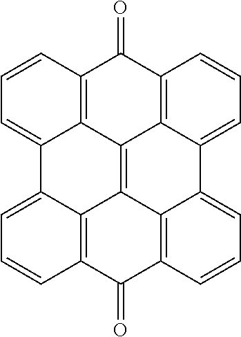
C1=CC2=C3C(=C1)C1=CC=CC4=C1C1=C3C3=C(C2=O)C=CC=C3C2=CC=CC(=C12)C4=O
